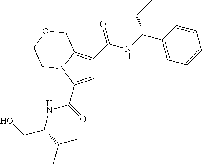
C1=C(C(=O)[HN]C(C(C)C)CO)N2C(=C1C(NC(C1=CC=CC=C1)CC)=O)COCC2
